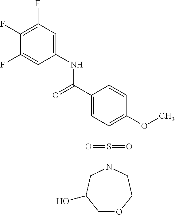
C1(F)=C(F)C=C(NC(C2=CC(S(N3CC(O)COCC3)(=O)=O)=C(OC)C=C2)=O)C=C1F
